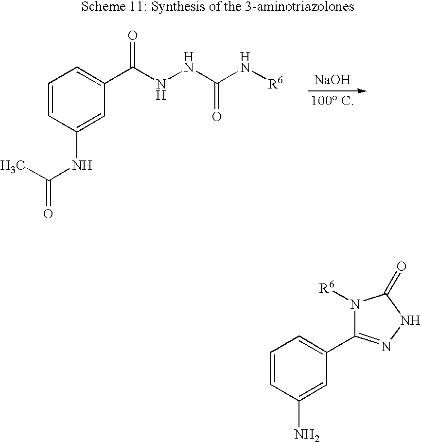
[NaOH].C1=CC(NC(=O)C)=CC(C(NNC(N[R6])=O)=O)=C1.C1=CC(N)=CC(C2=NNC(=O)N2[R6])=C1
